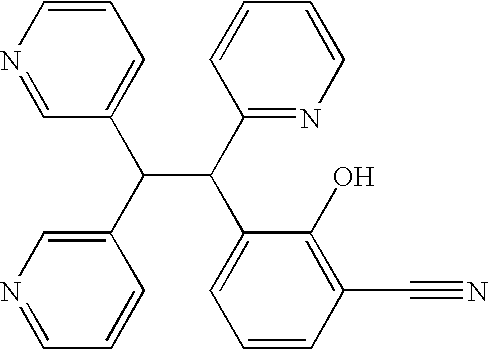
C1=CN=CC(C(C2=CN=CC=C2)C(C2=NC=CC=C2)C2=CC=CC(C#N)=C2O)=C1
